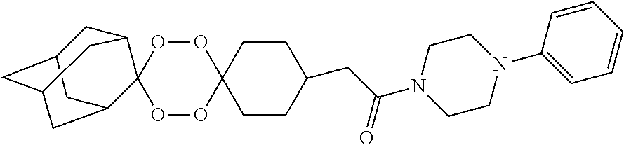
C1CC(CC(N2CCN(C3=CC=CC=C3)CC2)=O)CCC12OOC1(OO2)C2CC3CC(CC1C3)C2
